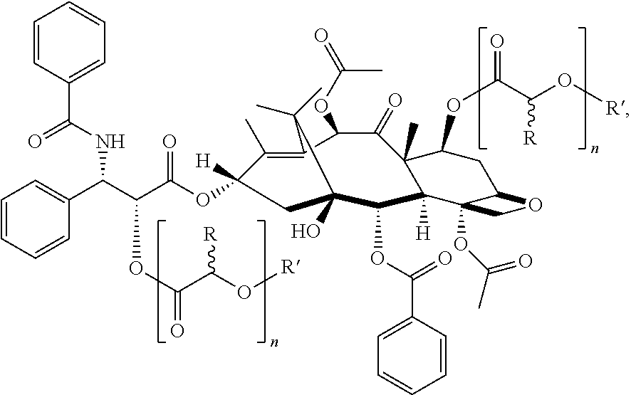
C1(C)=C2C(OC(=O)C)C(=O)C3(C)C([H])(C4(OC(C)=O)C(CC3OC(C([R])O[R])=O)OC4)C(OC(=O)C3=CC=CC=C3)C(O)(CC1([H])OC(C(C(C1=CC=CC=C1)NC(C1=CC=CC=C1)=O)OC(C(O[R])[R])=O)=O)C2(C)C
